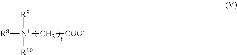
[R9][N+]([R8])([R10])C[COO-]
